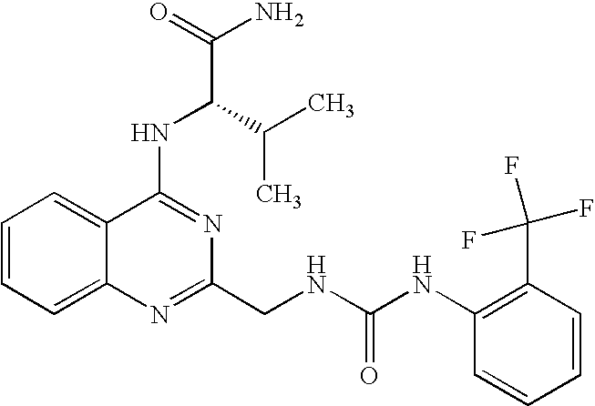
C12=CC=CC=C1N=C(CNC(NC1=C(C(F)(F)F)C=CC=C1)=O)N=C2NC(C(N)=O)C(C)C
